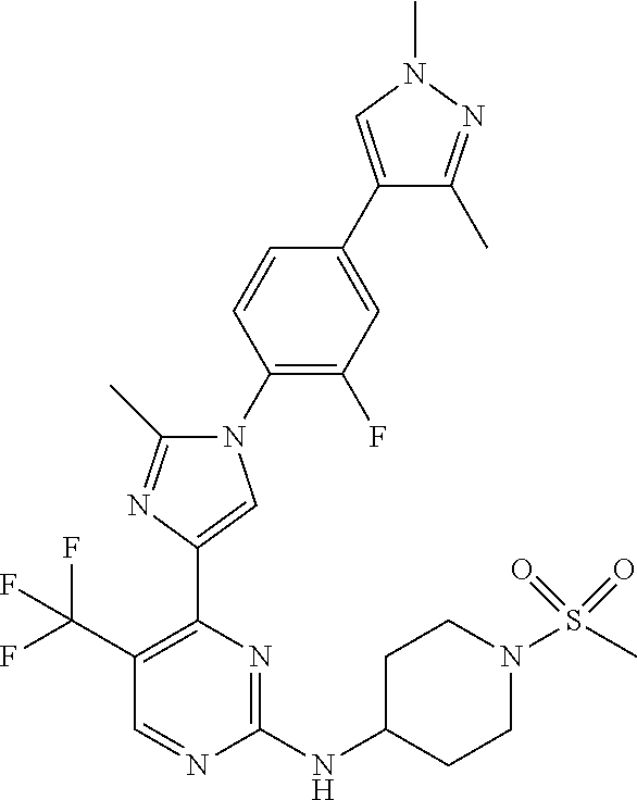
C1(C(F)(F)F)=C(C2=CN(C3=C(F)C=C(C4=CN(C)N=C4C)C=C3)C(C)=N2)N=C(NC2CCN(S(C)(=O)=O)CC2)N=C1
